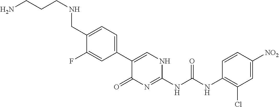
C(C1=CC=C(C2=CNC(NC(NC3=C(Cl)C=C([NO2])C=C3)=O)=NC2=O)C=C1F)NCCCN
